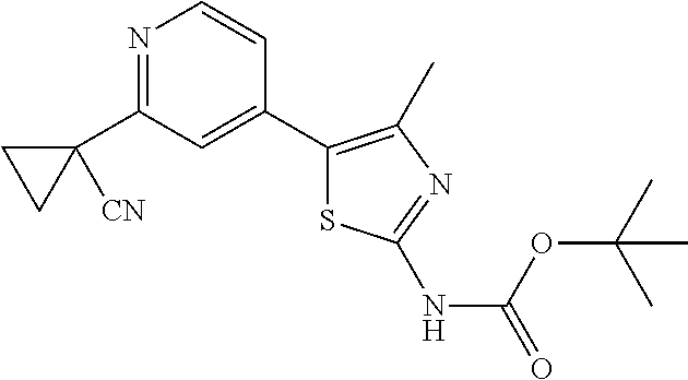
N1=C(C2([CN])CC2)C=C(C2=C(C)N=C(NC(=O)OC(C)(C)C)S2)C=C1
